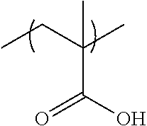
CCC(C)(C(O)=O)C
